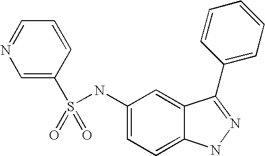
N1=CC=CC(S(NC2=CC=C3C(=C2)C(C2=CC=CC=C2)=NN3)(=O)=O)=C1
